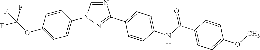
C1=C(OC(F)(F)F)C=CC(N2C=NC(C3=CC=C(NC(C4=CC=C(OC)C=C4)=O)C=C3)=N2)=C1
